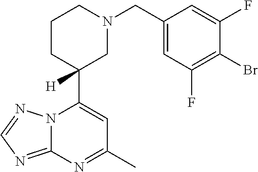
N12C(=NC=N1)N=C(C)C=C2C1([H])CN(CC2=CC(F)=C(Br)C(F)=C2)CCC1
